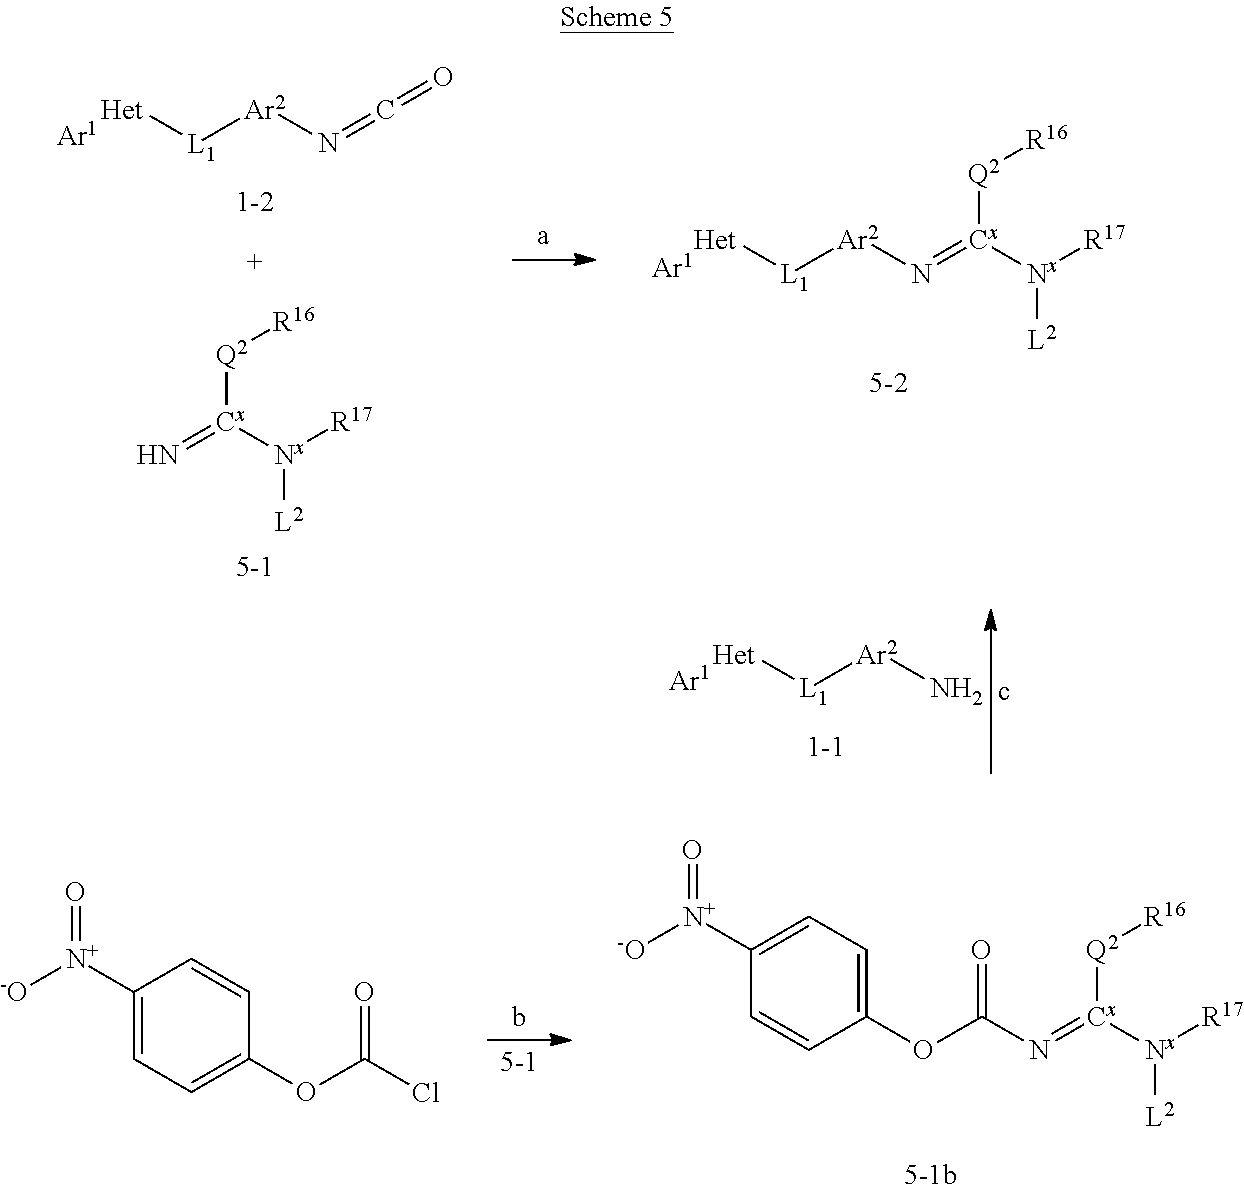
[Het][L1][Ar2]N=[Cx]([Nx]([R17])[L2])[Q2][R16].[Het][L1][Ar2]N=C=O.N=[Cx]([Nx]([R17])[L2])[Q2][R16].[Het][L1][Ar2]N.C1([N+]([-O])=O)=CC=C(OC(=O)N=[Cx]([Nx]([R17])[L2])[Q2][R16])C=C1.C1([N+]([-O])=O)=CC=C(OC(Cl)=O)C=C1
